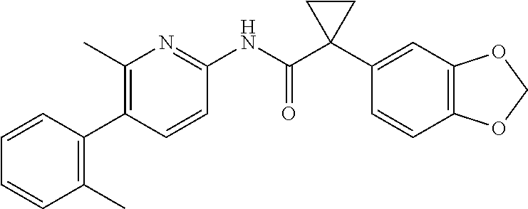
C1(C)=C(C2=C(C)C=CC=C2)C=CC(NC(C2(C3=CC4=C(C=C3)OCO4)CC2)=O)=N1
